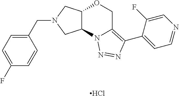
Cl.C(N1CC2C(C1)N1C(=C(C3=CC=NC=C3F)N=N1)CO2)C1=CC=C(F)C=C1
